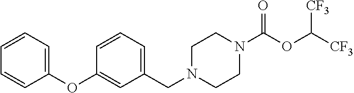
C1(OC2=CC(CN3CCN(C(OC([CF3])[CF3])=O)CC3)=CC=C2)=CC=CC=C1
